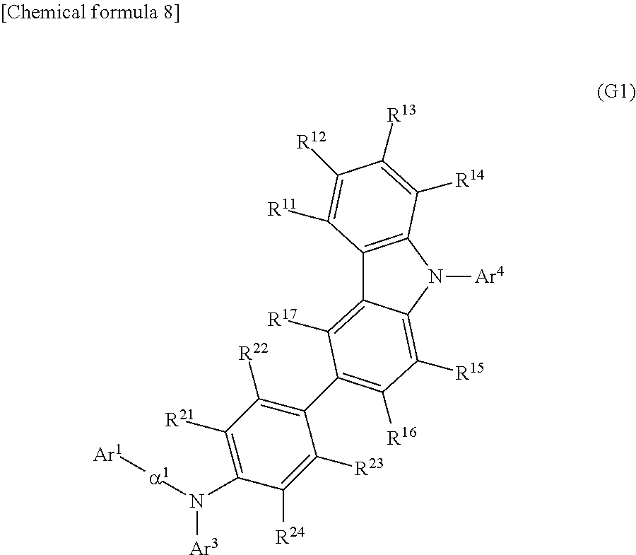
C12=C(N([Ar4])C3=C([R15])C([R16])=C(C4=C([R22])C([R21])=C(N([a1][Ar1])[Ar3])C([R24])=C4[R23])C([R17])=C13)C([R14])=C([R13])C([R12])=C2[R11]
